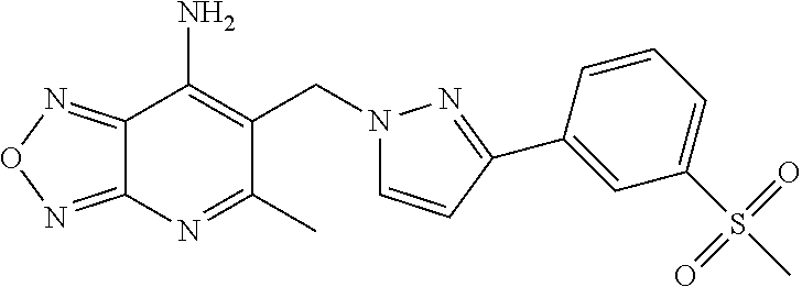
C12=NON=C1C(N)=C(CN1C=CC(C3=CC(S(C)(=O)=O)=CC=C3)=N1)C(C)=N2
